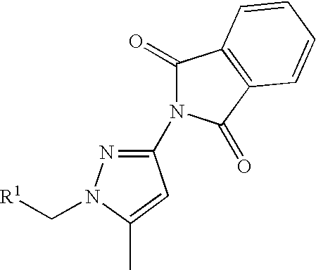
C1(N2C(=O)C3=C(C2=O)C=CC=C3)=NN(C[R1])C(C)=C1
